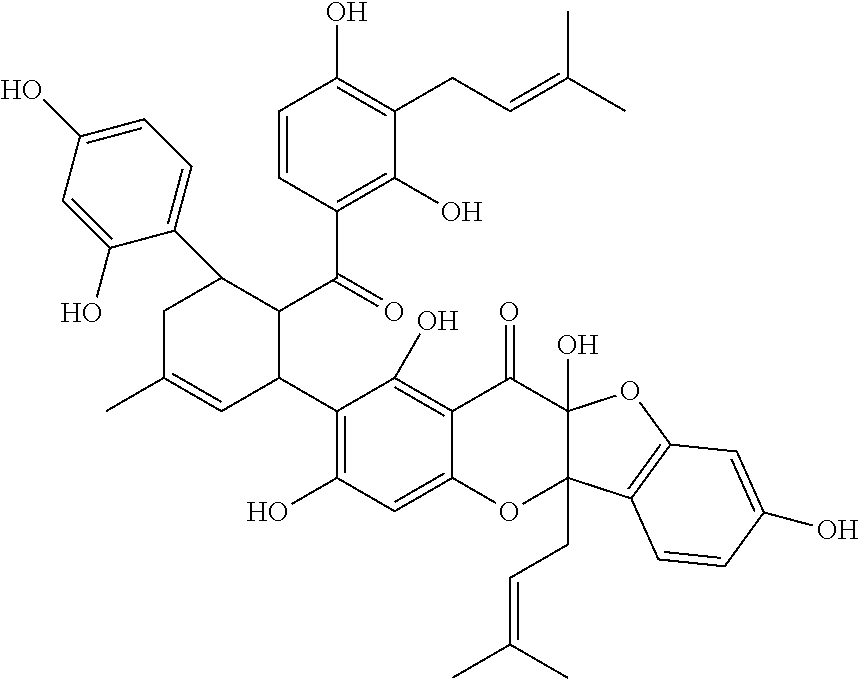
C1=CC(C(=O)C2C(C3=CC=C(O)C=C3O)CC(C)=CC2C2=C(O)C=C3C(=C2O)C(=O)C2(O)C(CC=C(C)C)(O3)C3=C(O2)C=C(O)C=C3)=C(O)C(CC=C(C)C)=C1O
